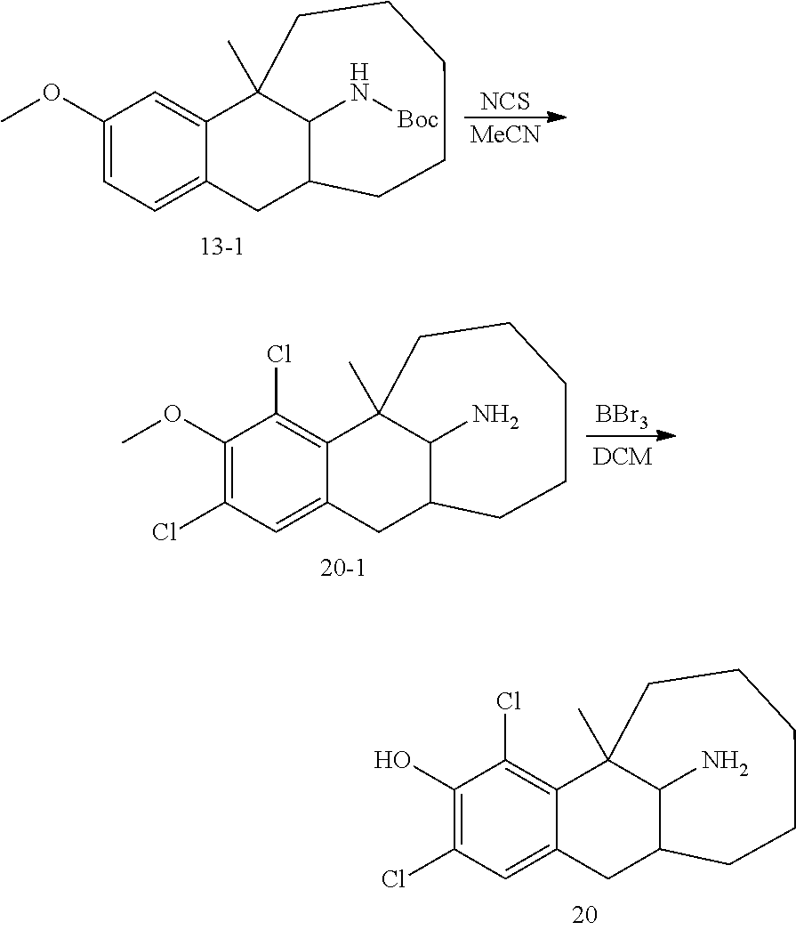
C1(OC)=C(Cl)C=C2C(=C1Cl)C1(C)C(N)C(C2)CCCCC1.[BBr3].C1(O)=C(Cl)C=C2C(=C1Cl)C1(C)C(N)C(C2)CCCCC1.C1(OC)=CC=C2C(=C1)C1(C)C(N[Boc])C(C2)CCCCC1.[NCS].[MeCN]
